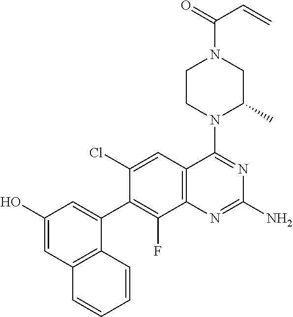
C1(O)=CC2=C(C(C3=C(F)C4=C(C=C3Cl)C(N3C(C)CN(C(=O)C=C)CC3)=NC(N)=N4)=C1)C=CC=C2
